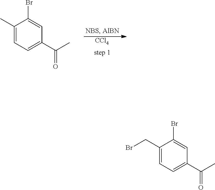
[CCl4].C1(C)=CC=C(C(C)=O)C=C1Br.C1(CBr)=CC=C(C(C)=O)C=C1Br
